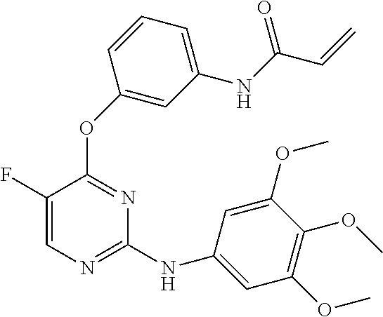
N(C1=NC=C(F)C(OC2=CC(NC(C=C)=O)=CC=C2)=N1)C1=CC(OC)=C(OC)C(OC)=C1
